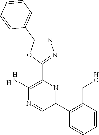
[H].C1(N)=C(C2=NN=C(C3=CC=CC=C3)O2)N=C(C2=C(C[HO])C=CC=C2)C=N1
